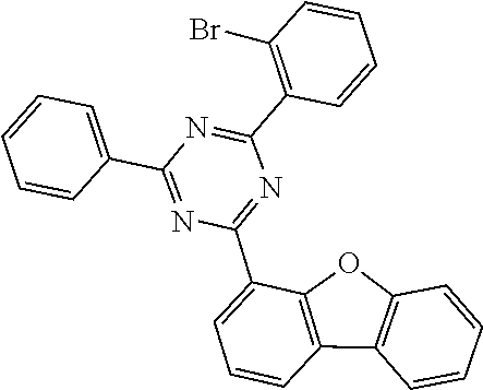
C12=C(C=CC=C1)C1=C(O2)C(C2=NC(C3=C(Br)C=CC=C3)=NC(C3=CC=CC=C3)=N2)=CC=C1
